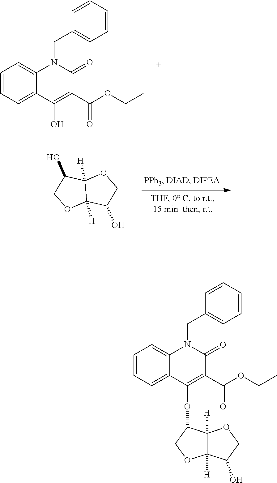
C1=CC=C2C(=C1)N(CC1=CC=CC=C1)C(=O)C(C(OCC)=O)=C2O.C12([H])C([H])(C(O)CO1)OCC2O.C1=CC=C2C(=C1)N(CC1=CC=CC=C1)C(=O)C(C(OCC)=O)=C2OC1C2([H])C([H])(OC1)C(O)CO2
